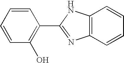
C1(C2=NC3=C(N2)C=CC=C3)=C(O)C=CC=C1
